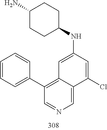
C1(C2=C3C=C(NC4CCC(N)CC4)C=C(Cl)C3=CN=C2)=CC=CC=C1
